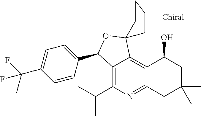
C1=CC(C2C3=C(C(C)C)N=C4C(=C3C3(O2)CCCC3)C(O)CC(C)(C)C4)=CC=C1C(F)(C)F
